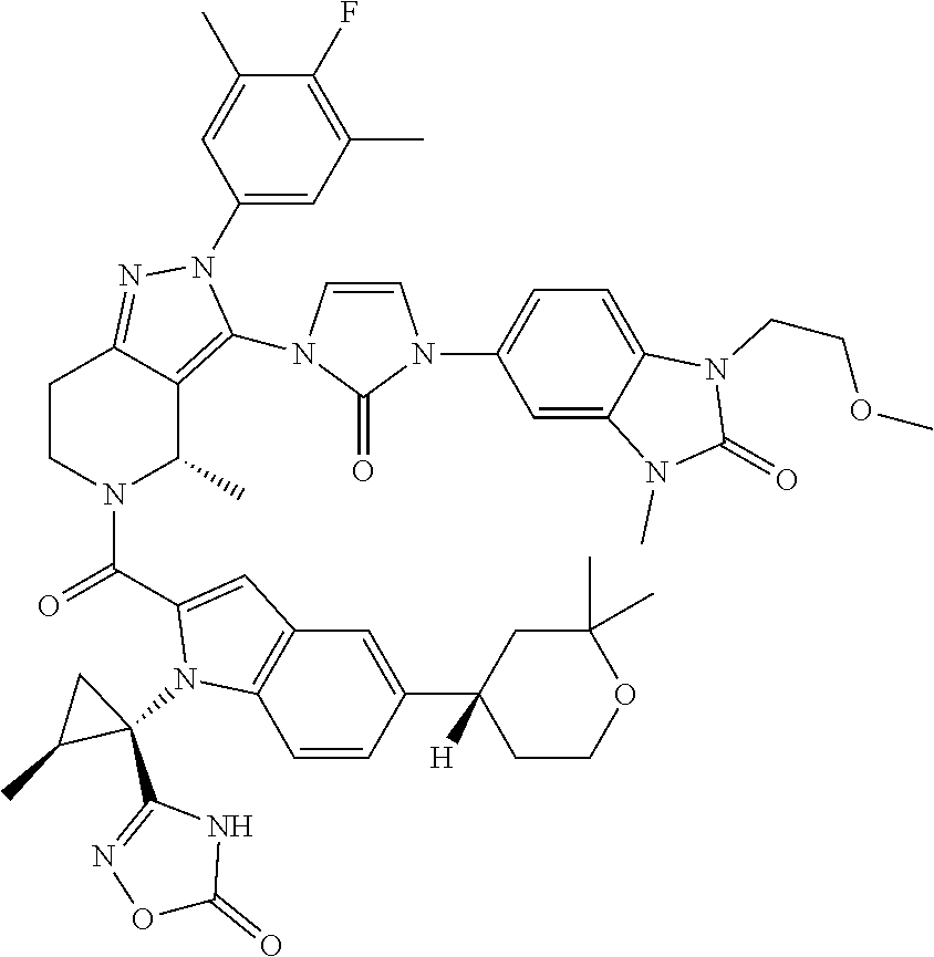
C1(F)=C(C)C=C(N2C(N3C=CN(C4=CC=C5C(=C4)N(C)C(=O)N5CCOC)C3=O)=C3C(C)N(C(=O)C4=CC5=C(C=CC(C6([H])CCOC(C)(C)C6)=C5)N4C4(C5=NOC(=O)N5)CC4C)CCC3=N2)C=C1C
